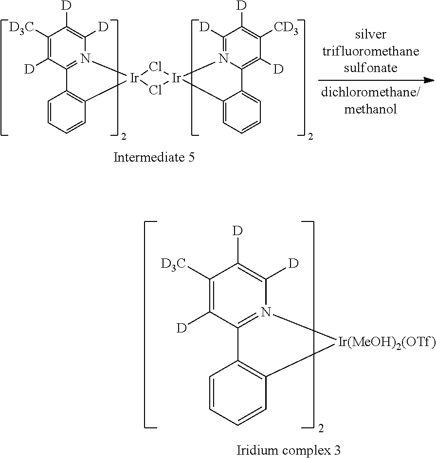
C1([D3C])=C([D])C2=N(C([D])=C1[D])[Ir(MeOH)2(OTf)]C1=C2C=CC=C1.C1([D3C])=C([D])C2=N([Ir]3(C4=C2C=CC=C4)Cl[Ir]2(N4=C([D])C([D])=C([CD3])C([D])=C4C4=CC=CC=C42)Cl3)C([D])=C1[D]
